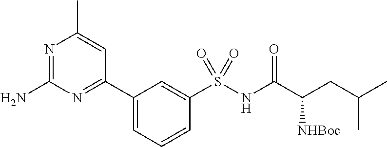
N1=C(N)N=C(C2=CC=CC(S(NC(C(CC(C)C)[NHBoc])=O)(=O)=O)=C2)C=C1C
